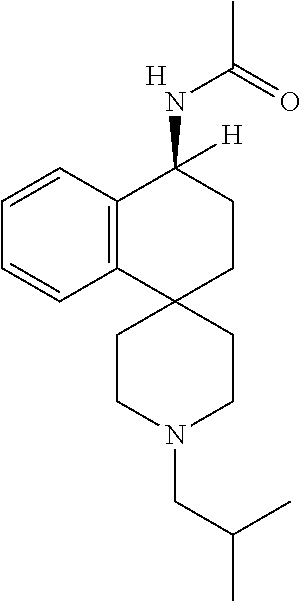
[H].C12=C(C=CC=C1)C(NC(C)=O)([H])CCC21CCN(CC(C)C)CC1
